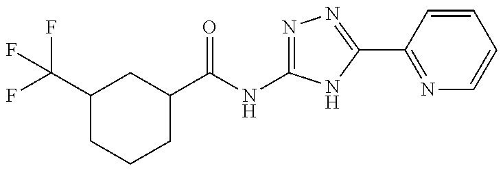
C1(C(NC2=NN=C(C3=NC=CC=C3)N2)=O)CC(C(F)(F)F)CCC1
